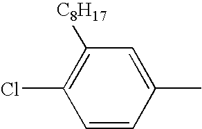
C1=CC(C)=CC([C8H17])=C1Cl
